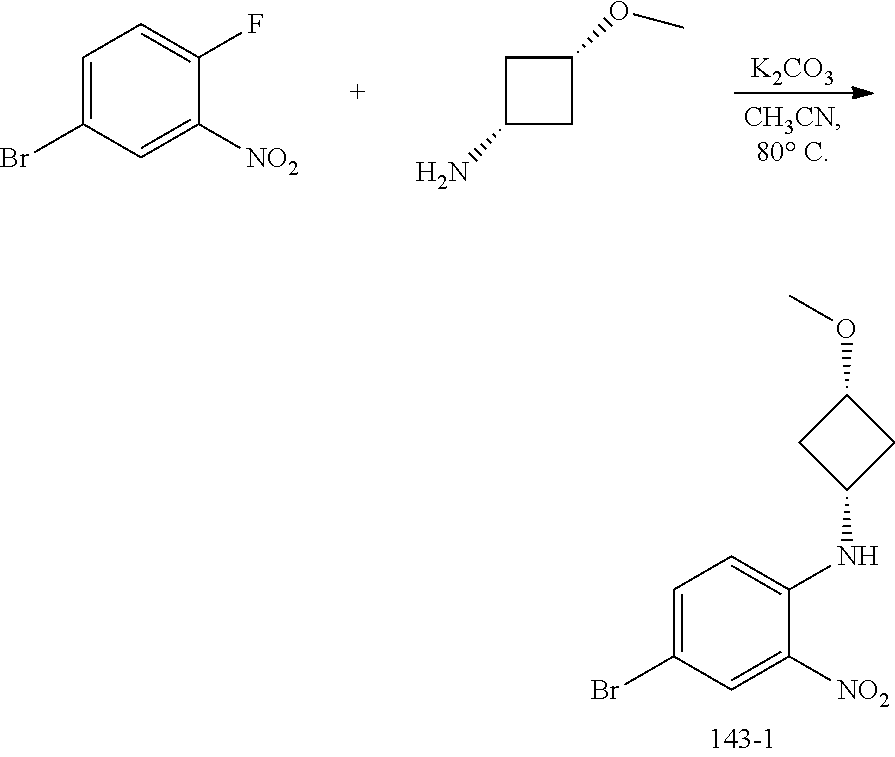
[K2CO3].C1([NO2])=CC(Br)=CC=C1F.C1(OC)CC(N)C1.COC1CC(NC2=CC=C(Br)C=C2[NO2])C1
